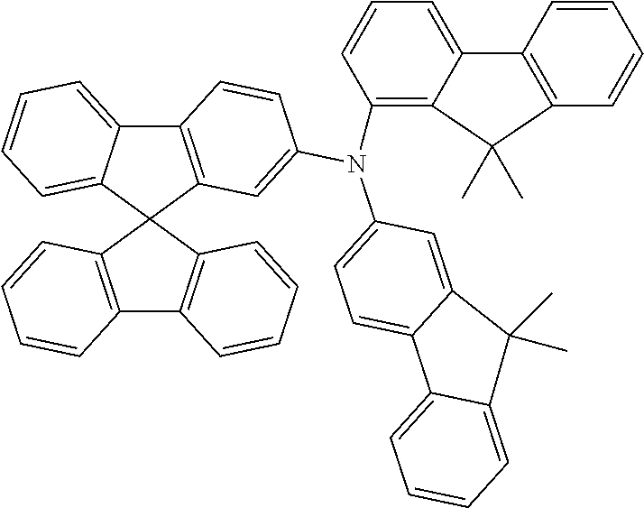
C12=C(C3(C4=CC=CC=C14)C1=C(C4=C3C=CC=C4)C=CC=C1)C=C(N(C1=CC=C3C(=C1)C(C)(C)C1=CC=CC=C31)C1=C3C(=CC=C1)C1=C(C=CC=C1)C3(C)C)C=C2
